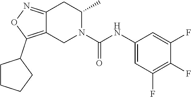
C12=NOC(C3CCCC3)=C1CN(C(NC1=CC(F)=C(F)C(F)=C1)=O)C(C)C2
